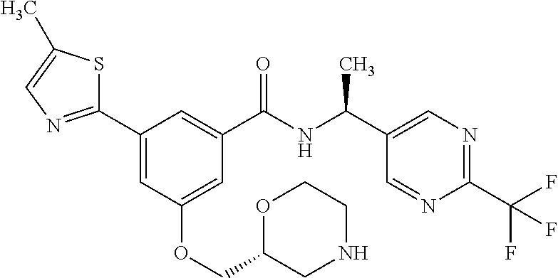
C1(C2=CC(OCC3CNCCO3)=CC(C(NC(C3=CN=C(C(F)(F)F)N=C3)C)=O)=C2)=NC=C(C)S1
